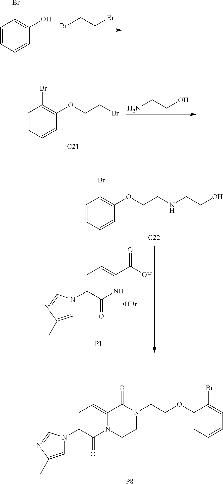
BrCCBr.C1=CC=CC(O)=C1Br.NCCO.C1=CC=CC(OCCBr)=C1Br.[C21].[P1].C1=C(N2C=C(C)N=C2)C(=O)NC(C(O)=O)=C1.Br.C1=CC=CC(OCCNCCO)=C1Br.[C22].C1=C(N2C=C(C)N=C2)C(=O)N2C(=C1)C(=O)N(CCOC1=CC=CC=C1Br)CC2.[P8]
